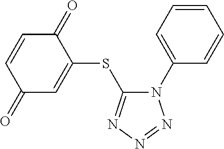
C1(=O)C=C(SC2=NN=NN2C2=CC=CC=C2)C(=O)C=C1
